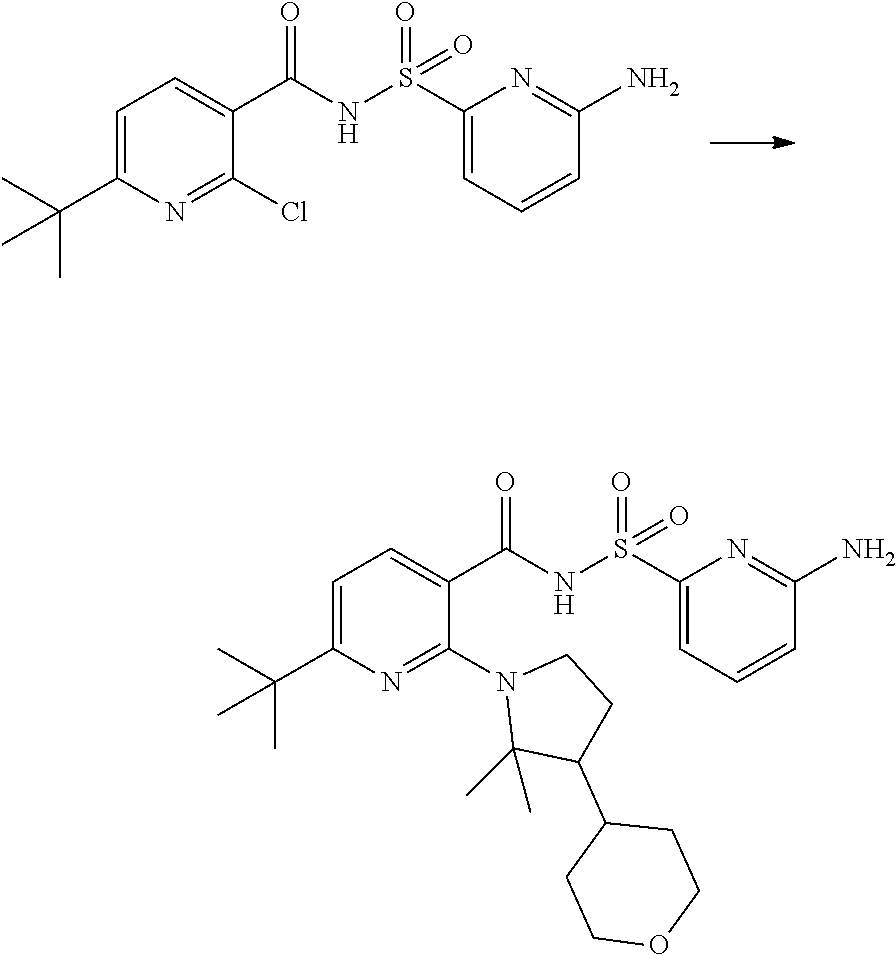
C1(C(C)(C)C)=CC=C(C(=O)NS(C2=CC=CC(N)=N2)(=O)=O)C(Cl)=N1.C1(C(C)(C)C)=CC=C(C(=O)NS(C2=CC=CC(N)=N2)(=O)=O)C(N2C(C)(C)C(C3CCOCC3)CC2)=N1
